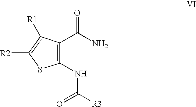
C1(NC([R3])=O)=C(C(N)=O)C([R1])=C([R2])S1
